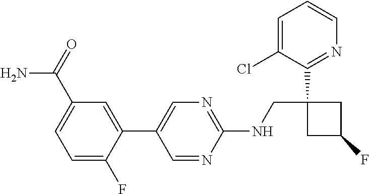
C1(NCC2(C3=NC=CC=C3Cl)CC(F)C2)=NC=C(C2=CC(C(N)=O)=CC=C2F)C=N1
